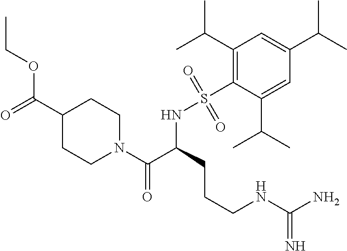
O(C(C1CCN(C(=O)C(NS(C2=C(C(C)C)C=C(C(C)C)C=C2C(C)C)(=O)=O)CCCNC(N)=N)CC1)=O)CC
